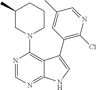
N1(C2=C3C(=NC=N2)NC=C3C2=C(Cl)N=CC(C)=C2)CCCC(C)C1
